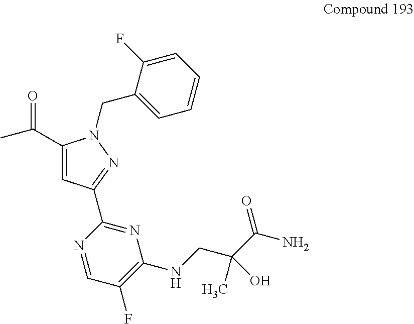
C(=O)(C)C1=CC(C2=NC(NCC(C(N)=O)(C)O)=C(F)C=N2)=NN1CC1=CC=CC=C1F
